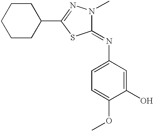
C1CC(C2=NN(C)C(=NC3=CC=C(OC)C(O)=C3)S2)CCC1
